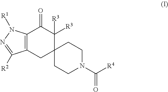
C1C2(C([R3])([R3])C(=O)C3=C1C([R2])=NN3[R1])CCN(C([R4])=O)CC2
